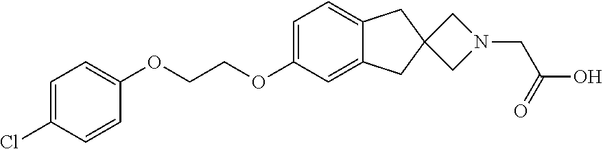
C1=C(OCCOC2=CC=C(Cl)C=C2)C=C2C(=C1)CC1(C2)CN(CC(O)=O)C1
